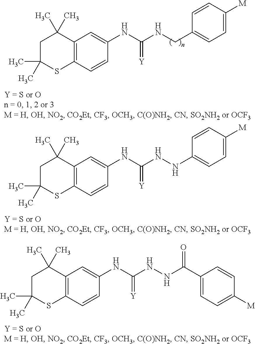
C1C(C)(C)SC2=C(C1(C)C)C=C(NC(NCC1=CC=C([M])C=C1)=[Y])C=C2.C1C(C)(C)SC2=C(C1(C)C)C=C(NC(NNC1=CC=C([M])C=C1)=[Y])C=C2.C1C(C)(C)SC2=C(C1(C)C)C=C(NC(NNC(C1=CC=C([M])C=C1)=O)=[Y])C=C2
